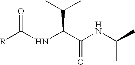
[R]C(NC(C(=O)NC(C)C)C(C)C)=O
